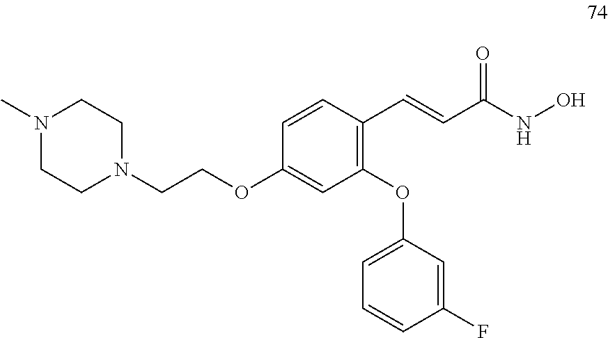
C1=CC(C=CC(NO)=O)=C(OC2=CC=CC(F)=C2)C=C1OCCN1CCN(C)CC1
